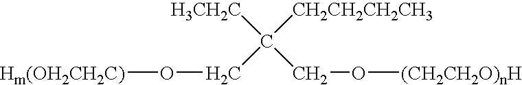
O([Hm(OH2CH2C)])CC(CO[(CH2CH2O)nH])([CH2CH2CH2CH3])[H3CH2C]
